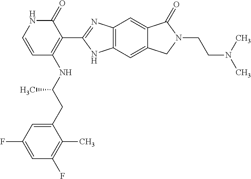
C1=C(CC(NC2=C(C3=NC4=C(N3)C=C3C(=C4)C(=O)N(CCN(C)C)C3)C(=O)NC=C2)C)C(C)=C(F)C=C1F
